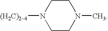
C1CN([(H2C)24])CCN1C
